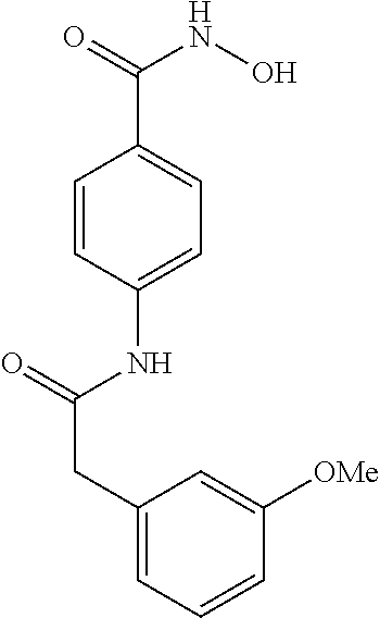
C1=CC(NC(CC2=CC=CC([OMe])=C2)=O)=CC=C1C(NO)=O
